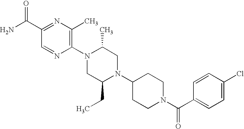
C1(C(N)=O)=NC(C)=C(N2CC(CC)N(C3CCN(C(C4=CC=C(Cl)C=C4)=O)CC3)CC2C)N=C1
